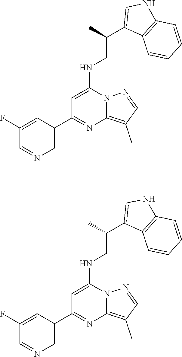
C(CNC1=CC(C2=CN=CC(F)=C2)=NC2=C(C)C=NN12)(C1=CNC2=C1C=CC=C2)C.C(CNC1=CC(C2=CN=CC(F)=C2)=NC2=C(C)C=NN12)(C1=CNC2=C1C=CC=C2)C
